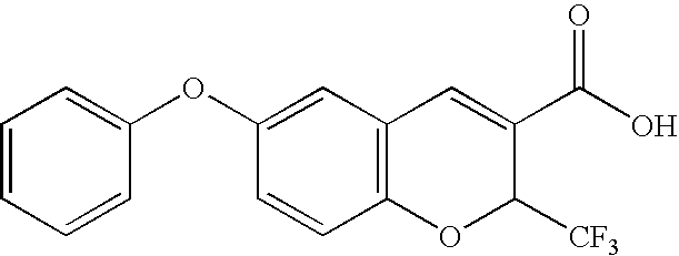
C1(OC2=CC=CC=C2)=CC2=C(C=C1)OC([CF3])C(C(O)=O)=C2
